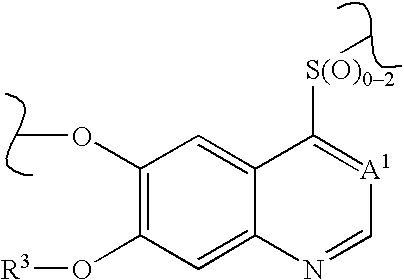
C1(OC)=C(O[R3])C=C2C(=C1)C([S(O)02]C)=[A1]C=N2
